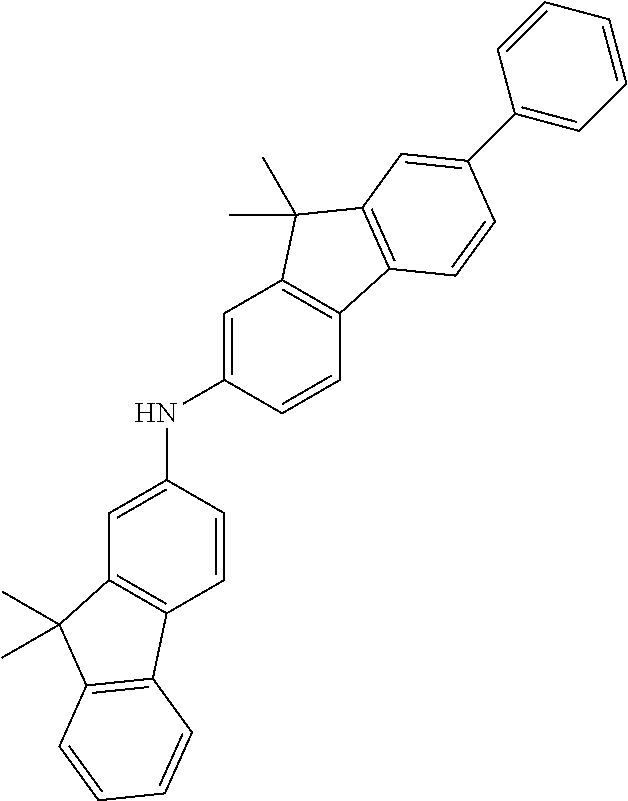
C1=CC(NC2=CC3=C(C=C2)C2=C(C3(C)C)C=C(C3=CC=CC=C3)C=C2)=CC2=C1C1=C(C2(C)C)C=CC=C1
